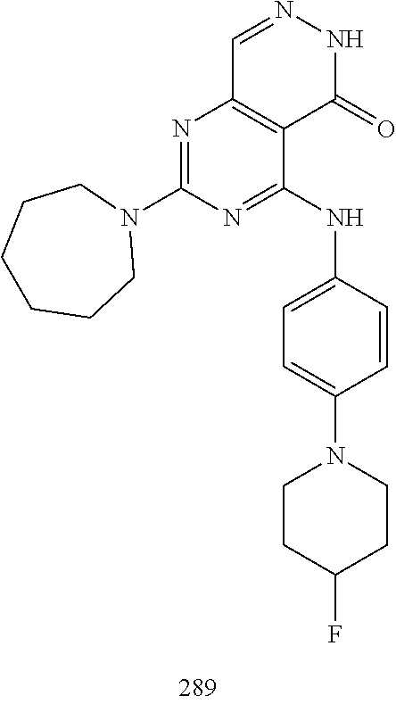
C1=NNC(=O)C2=C1N=C(N1CCCCCC1)N=C2NC1=CC=C(N2CCC(F)CC2)C=C1
